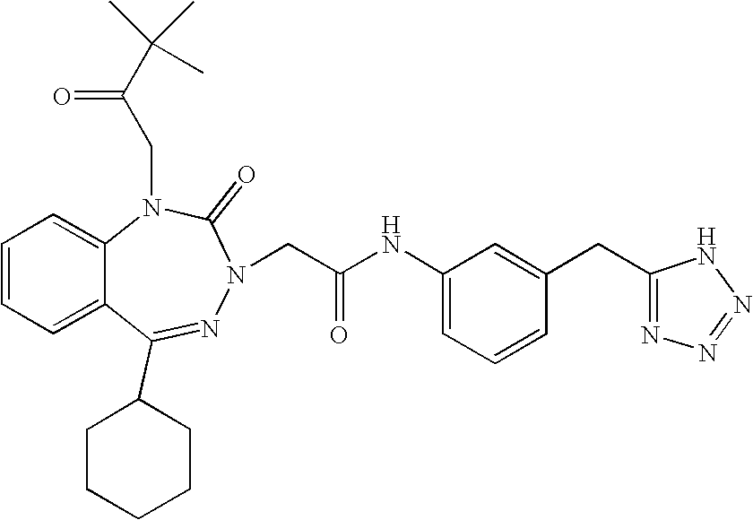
C1=CC=C2C(=C1)N(CC(C(C)(C)C)=O)C(=O)N(CC(NC1=CC=CC(CC3=NN=NN3)=C1)=O)N=C2C1CCCCC1
